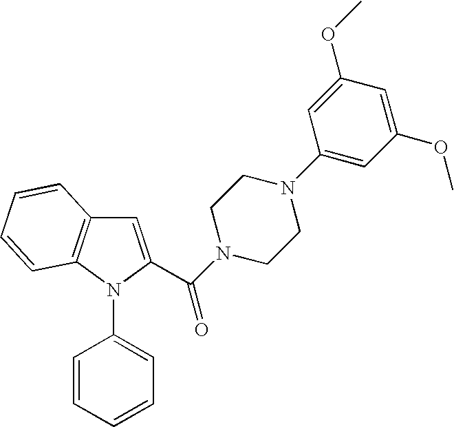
C1=C(C(N2CCN(C3=CC(OC)=CC(OC)=C3)CC2)=O)N(C2=CC=CC=C2)C2=C1C=CC=C2
